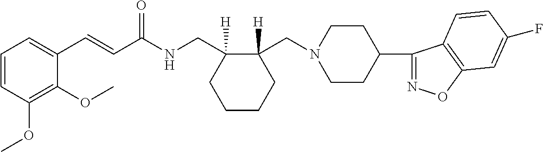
C1(C=CC(NCC2([H])C(CN3CCC(C4=NOC5=C4C=CC(F)=C5)CC3)([H])CCCC2)=O)=CC=CC(OC)=C1OC
